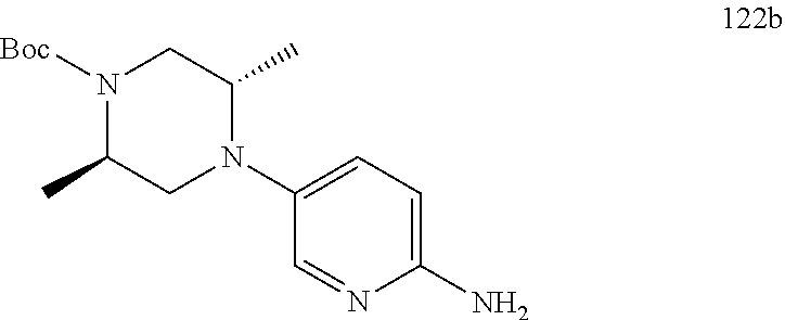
NC1=CC=C(N2C(C)CN([Boc])C(C)C2)C=N1
